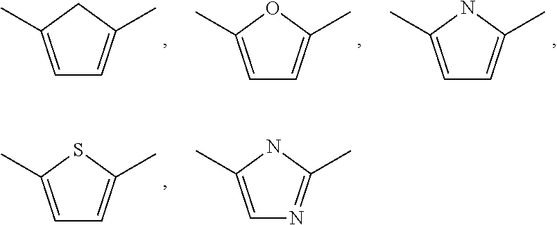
C1=C(C)NC(C)=C1.C1=C(C)OC(C)=C1.C1=C(C)CC(C)=C1.C1=C(C)SC(C)=C1.C1=C(C)NC(C)=N1
